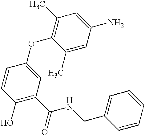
C1(O)=C(C(NCC2=CC=CC=C2)=O)C=C(OC2=C(C)C=C(N)C=C2C)C=C1
